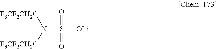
N(S([OLi])(=O)=O)([F3CF2CH2C])[F3CF2CH2C]
